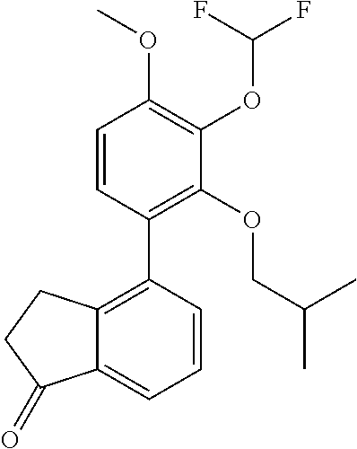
C1=CC(C2=C3C(=CC=C2)C(=O)CC3)=C(OCC(C)C)C(OC(F)F)=C1OC
